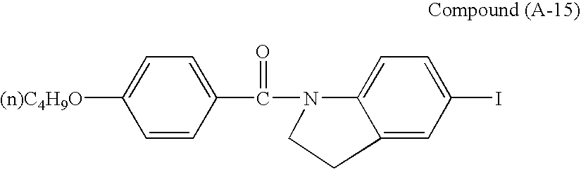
C1=C([(n)C4H9O])C=CC(C(N2C3=CC=C(I)C=C3CC2)=O)=C1
